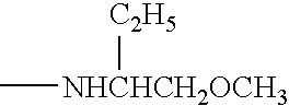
C[NHCHCH2OCH3][C2H5]
